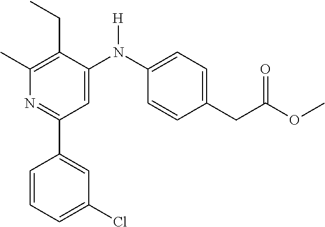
C1(C2=CC(Cl)=CC=C2)=NC(C)=C(CC)C(N(C2=CC=C(CC(OC)=O)C=C2)[H])=C1
